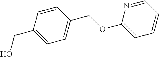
OCC1=CC=C(COC2=CC=CC=N2)C=C1
